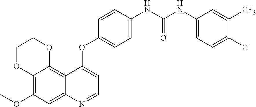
C12=C(OC)C=C3C(=C1OCCO2)C(OC1=CC=C(NC(NC2=CC=C(Cl)C([CF3])=C2)=O)C=C1)=CC=N3
